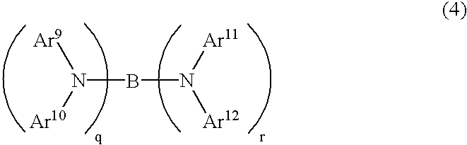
N([Ar9])([Ar10])BN([Ar11])[Ar12]
